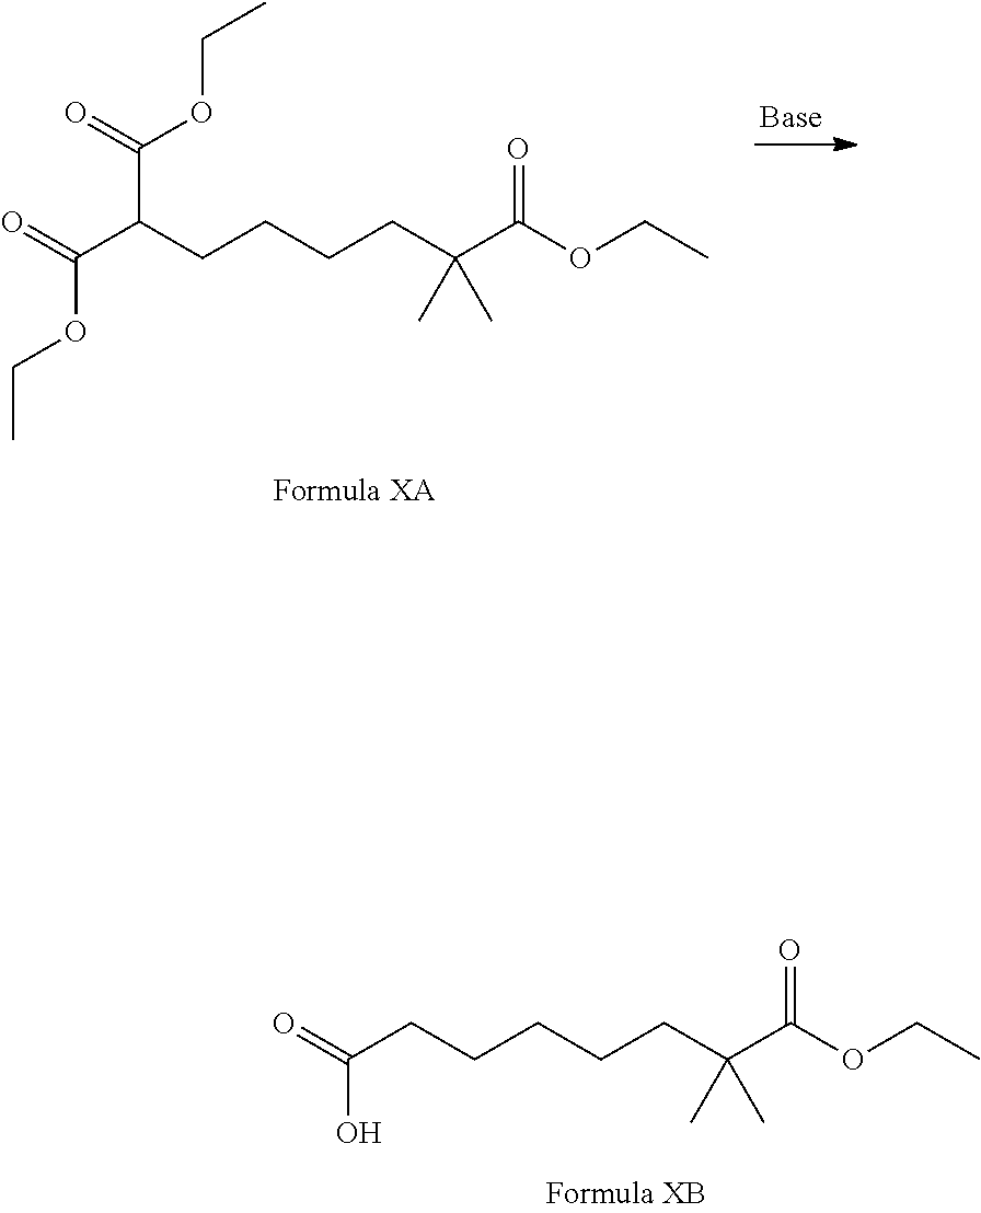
O=C(C(CCCCC(C(OCC)=O)(C)C)C(=O)OCC)OCC.O=C(CCCCCC(C(OCC)=O)(C)C)O
